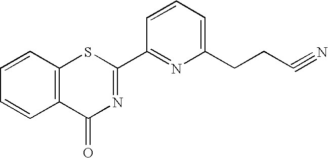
C1=CC=C(CCC#N)N=C1C1=NC(=O)C2=C(S1)C=CC=C2
